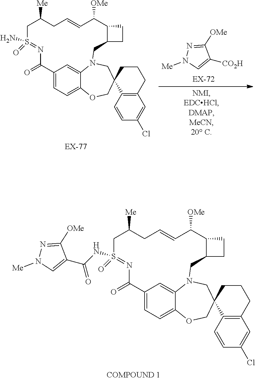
C12=CC=C3C(=C1)N(CC1(CO3)C3=C(CCC1)C=C(Cl)C=C3)CC1C(CC1)C([OMe])C=CCC([Me])CS(N)(=O)=NC2=O.[CO2H]C1=CN([Me])N=C1[OMe].C12=CC=C3C(=C1)N(CC1(CO3)C3=C(CCC1)C=C(Cl)C=C3)CC1C(CC1)C([OMe])C=CCC([Me])CS(NC(C1=CN([Me])N=C1[OMe])=O)(=O)=NC2=O
